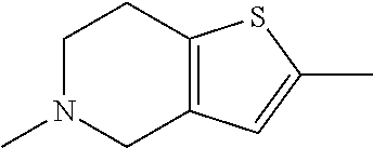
C1N(C)CC2=C(C1)SC(C)=C2
